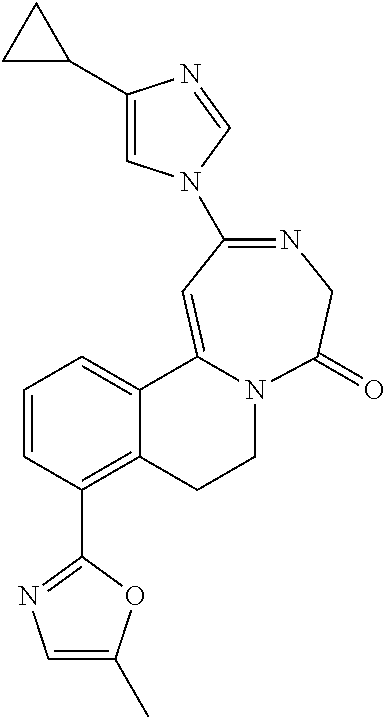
C1(C2CC2)=CN(C2=NCC(=O)N3CCC4=C(C5=NC=C(C)O5)C=CC=C4C3=C2)C=N1
